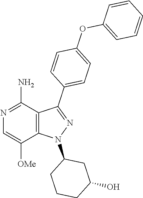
C12=C(C(N)=NC=C1[OMe])C(C1=CC=C(OC3=CC=CC=C3)C=C1)=NN2C1CCCC(O)C1
